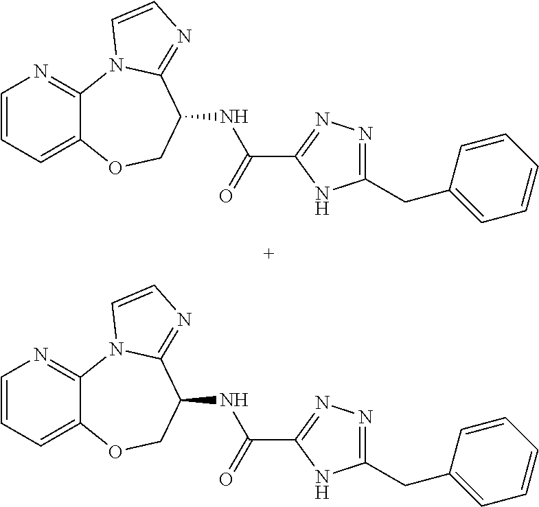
C1=CC=C2C(=N1)N1C(=NC=C1)C(NC(C1=NN=C(CC3=CC=CC=C3)N1)=O)CO2.C1=CC=C2C(=N1)N1C(=NC=C1)C(NC(C1=NN=C(CC3=CC=CC=C3)N1)=O)CO2
